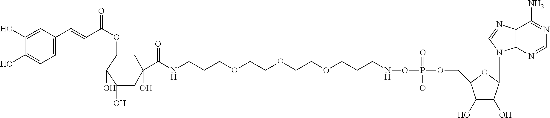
C1(O)C(O)C(N2C3=C(N=C2)C(N)=NC=N3)OC1COP(=O)(ONCCCOCCOCCOCCCNC(C1(O)CC(OC(C=CC2=CC=C(O)C(O)=C2)=O)C(O)C(O)C1)=O)O
